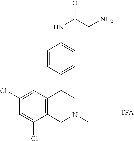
C1(Cl)=CC(Cl)=CC2=C1CN(C)CC2C1=CC=C(NC(CN)=O)C=C1.[TFA]
